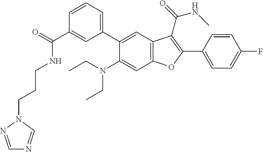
C1=CC=C(C2=CC3=C(C=C2N(CC)CC)OC(C2=CC=C(F)C=C2)=C3C(=O)NC)C=C1C(=O)NCCCN1C=NC=N1
